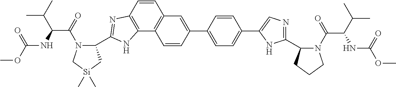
C1=CC2=C(C3=C1C=C(C1=CC=C(C4=CN=C(C5N(C(=O)C(C(C)C)NC(OC)=O)CCC5)N4)C=C1)C=C3)NC(C1N(C(=O)C(C(C)C)NC(OC)=O)C[Si](C)(C)C1)=N2
